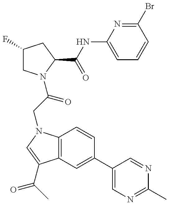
C1(F)CN(C(CN2C3=C(C(C(C)=O)=C2)C=C(C2=CN=C(C)N=C2)C=C3)=O)C(C(NC2=CC=CC(Br)=N2)=O)C1
